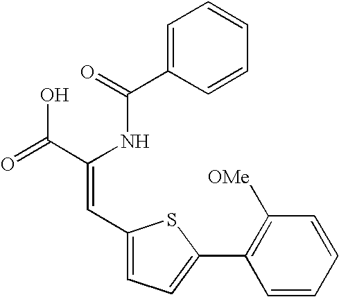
C1=C(C(=O)NC(C(=O)O)=CC2=CC=C(C3=C([OMe])C=CC=C3)S2)C=CC=C1
